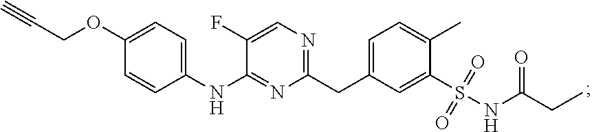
C1(NC2=NC(CC3=CC=C(C)C(S(NC(CC)=O)(=O)=O)=C3)=NC=C2F)=CC=C(OCC#C)C=C1
